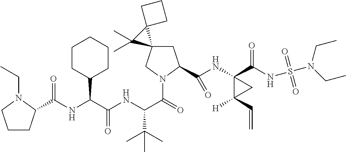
C1C(C(NC2(C(NS(N(CC)CC)(=O)=O)=O)C([H])(C=C)C2)=O)N(C(=O)C(NC(C(NC(=O)C2CCCN2CC)C2CCCCC2)=O)C(C)(C)C)CC12C1(CCC1)C2(C)C
